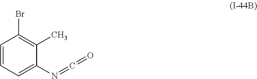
C1=CC=C(N=C=O)C(C)=C1Br
